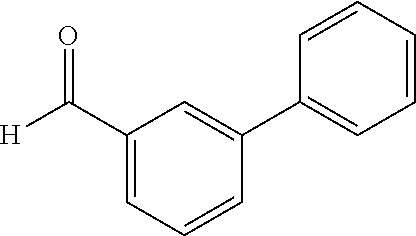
C1(C([H])=O)=CC=CC(C2=CC=CC=C2)=C1
